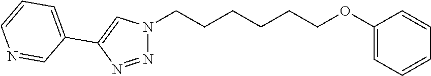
N1=NC(C2=CC=CN=C2)=CN1CCCCCCOC1=CC=CC=C1
